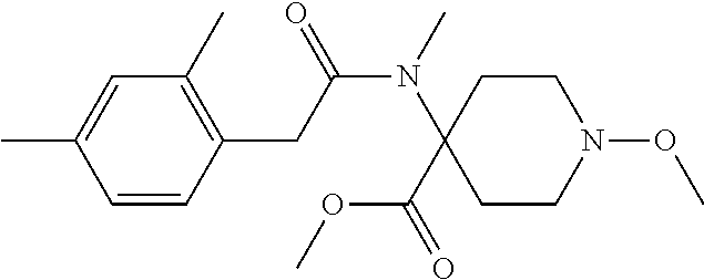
C1=C(C)C=CC(CC(N(C2(C(OC)=O)CCN(OC)CC2)C)=O)=C1C
